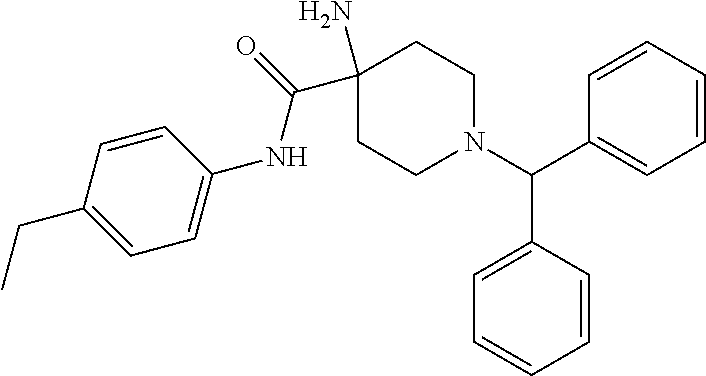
C1=CC=CC(C(C2=CC=CC=C2)N2CCC(C(NC3=CC=C(CC)C=C3)=O)(N)CC2)=C1
